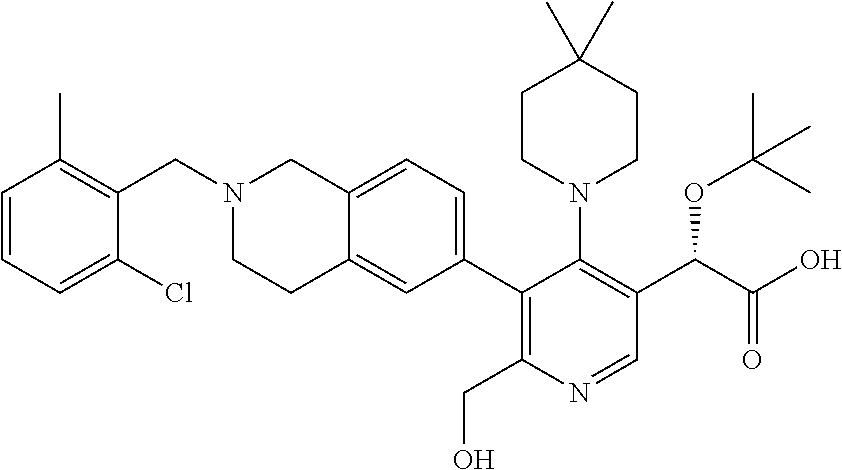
N1(CC2=C(C)C=CC=C2Cl)CCC2=CC(C3=C(CO)N=CC(C(C(O)=O)OC(C)(C)C)=C3N3CCC(C)(C)CC3)=CC=C2C1
